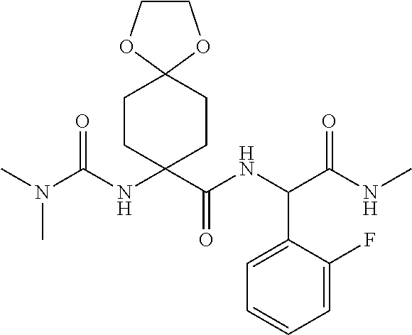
CN(C(NC1(C(NC(C(NC)=O)C2=CC=CC=C2F)=O)CCC2(CC1)OCCO2)=O)C
